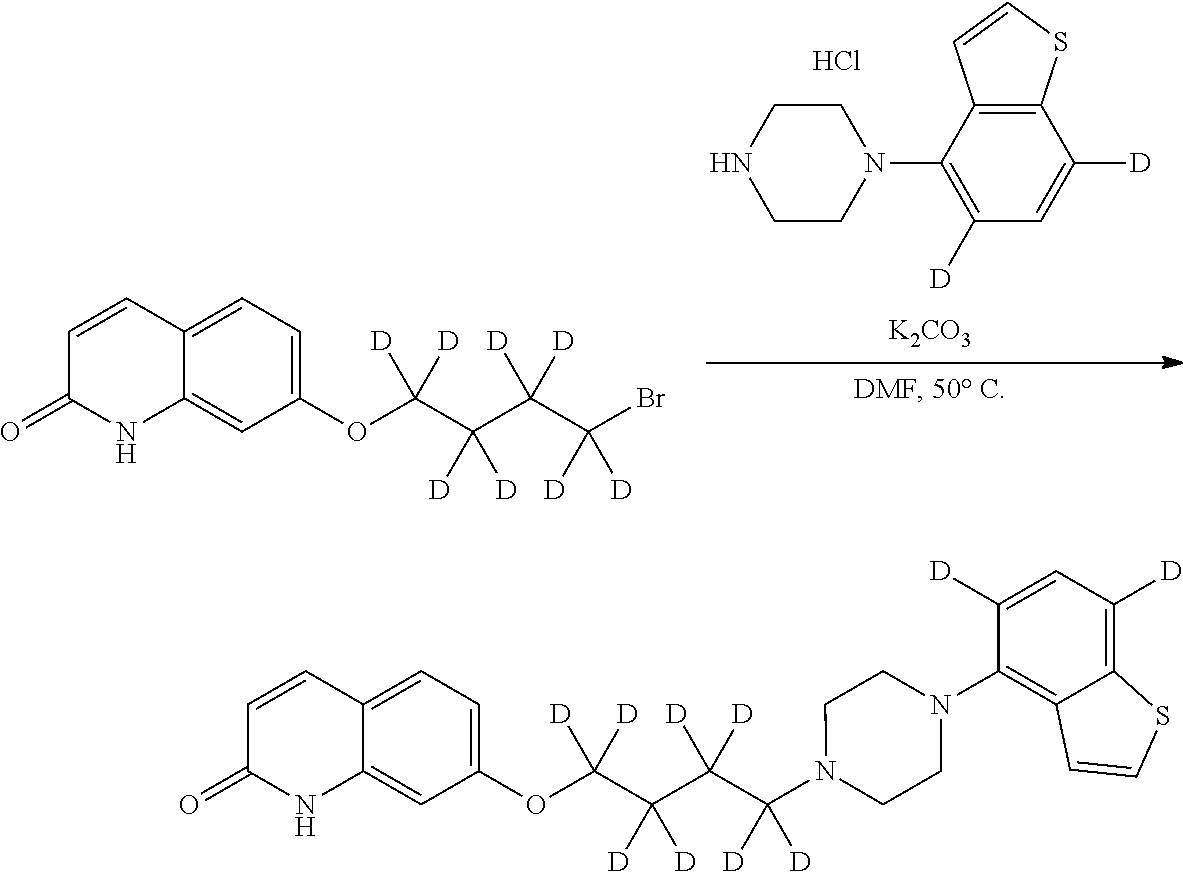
C1(OC(C(C(C(Br)([D])[D])([D])[D])([D])[D])([D])[D])=CC=C2C(=C1)NC(=O)C=C2.C12=C(C(N3CCNCC3)=C([D])C=C1[D])C=CS2.Cl.[K2CO3].C1(OC(C(C(C(N2CCN(C3=C4C(=C([D])C=C3[D])SC=C4)CC2)([D])[D])([D])[D])([D])[D])([D])[D])=CC=C2C(=C1)NC(=O)C=C2
